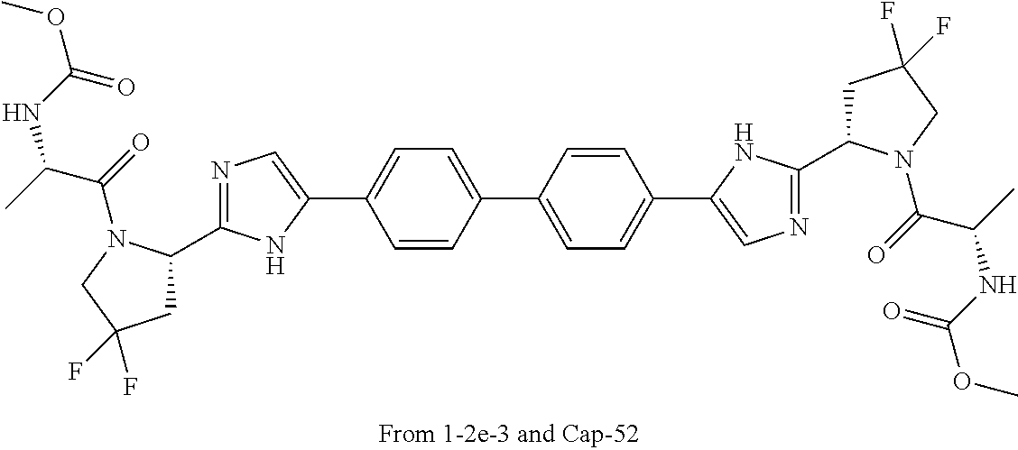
C1(C2=CC=C(C3=CN=C(C4CC(F)(F)CN4C(=O)C(NC(OC)=O)C)N3)C=C2)=CC=C(C2=CN=C(C3CC(F)(F)CN3C(=O)C(NC(OC)=O)C)N2)C=C1
